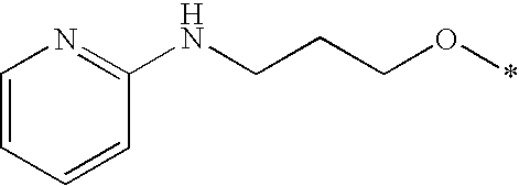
C1=CC=CC(NCCCO*)=N1
